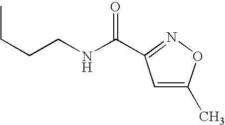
C(NCCCC)(=O)C1=NOC(C)=C1
